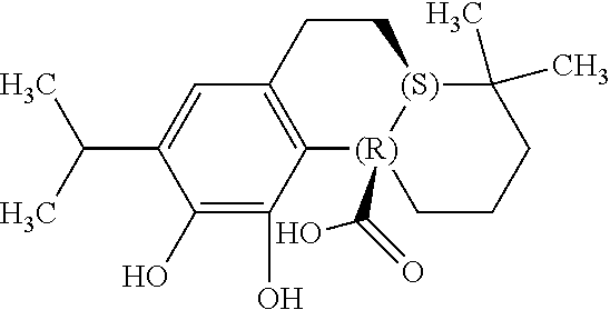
C1(O)=C(O)C(C(C)C)=CC2=C1[(R)]1(C(=O)O)[(S)](CC2)C(C)(C)CCC1
